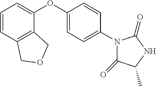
C1=CC2=C(C(OC3=CC=C(N4C(=O)C(C)NC4=O)C=C3)=C1)COC2
